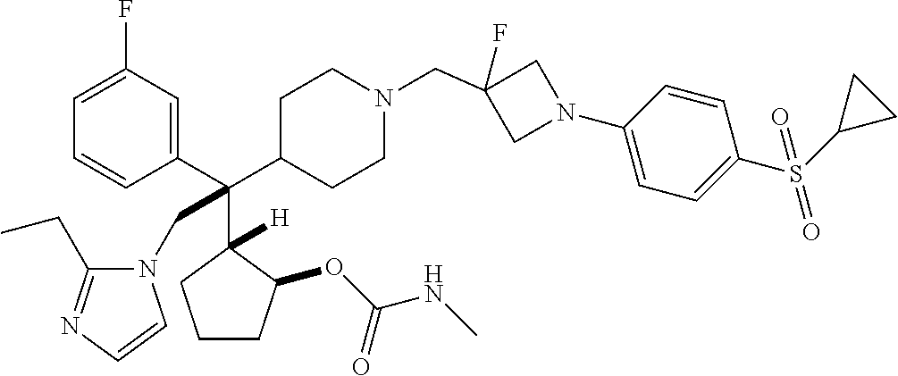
C1=C(F)C=C(C(C2CCN(CC3(F)CN(C4=CC=C(S(C5CC5)(=O)=O)C=C4)C3)CC2)(C2([H])C(OC(NC)=O)CCC2)CN2C(CC)=NC=C2)C=C1
